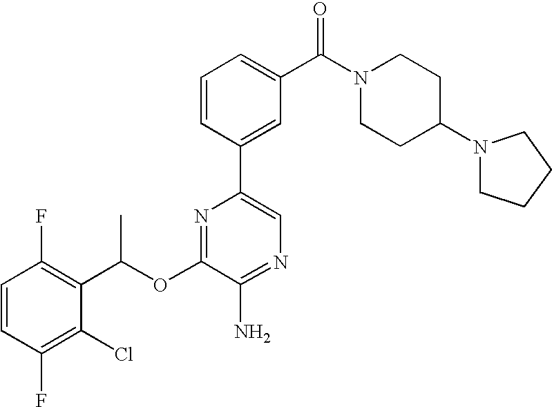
C1=CC(F)=C(C(OC2=NC(C3=CC(C(=O)N4CCC(N5CCCC5)CC4)=CC=C3)=CN=C2N)C)C(Cl)=C1F
